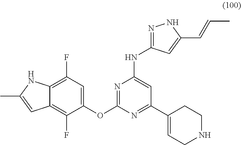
C1(F)=C2C(=C(F)C(OC3=NC(NC4=NNC(C=CC)=C4)=CC(C4=CCNCC4)=N3)=C1)C=C(C)N2
